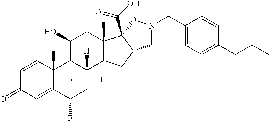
C1=CC2(C)C(=CC1=O)C(F)CC1([H])C2(F)C(O)CC2(C)C1([H])CC1C2(C(O)=O)ON(CC2=CC=C(CCC)C=C2)C1
